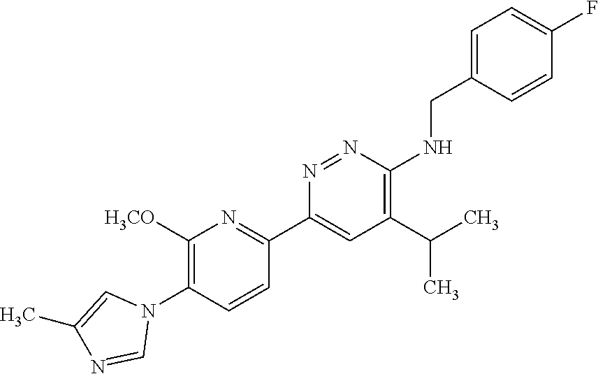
C1([H3CO])=C(N2C=C(C)N=C2)C=CC(C2=CC(C(C)C)=C(NCC3=CC=C(F)C=C3)N=N2)=N1
